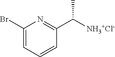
C1(Br)=CC=CC(C([NH3+Cl-])C)=N1
